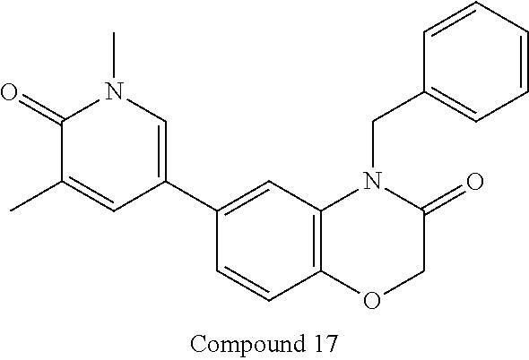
C1=CC2=C(C=C1C1=CN(C)C(=O)C(C)=C1)N(CC1=CC=CC=C1)C(=O)CO2
